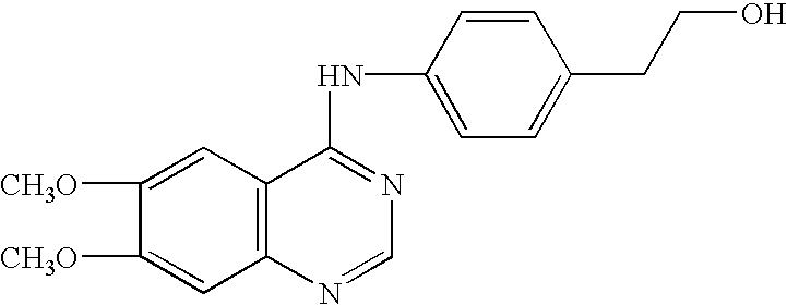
C1([CH3O])=CC2=C(C=C1[CH3O])C(NC1=CC=C(CCO)C=C1)=NC=N2
